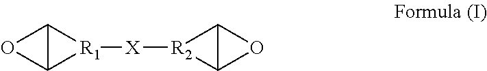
C12C([R1]1[X][R2]1C3C1O3)O2
